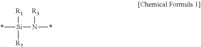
*[Si]([R1])(N([R3])*)[R2]
